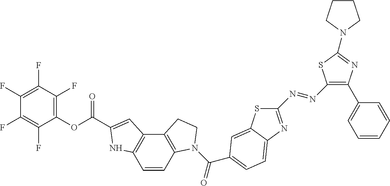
C1=CC2=C(C3=C1NC(C(=O)OC1=C(F)C(F)=C(F)C(F)=C1F)=C3)CCN2C(=O)C1=CC=C2C(=C1)SC(N=NC1=C(C3=CC=CC=C3)N=C(N3CCCC3)S1)=N2
